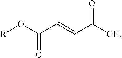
[R]OC(C=CC([OH])=O)=O
